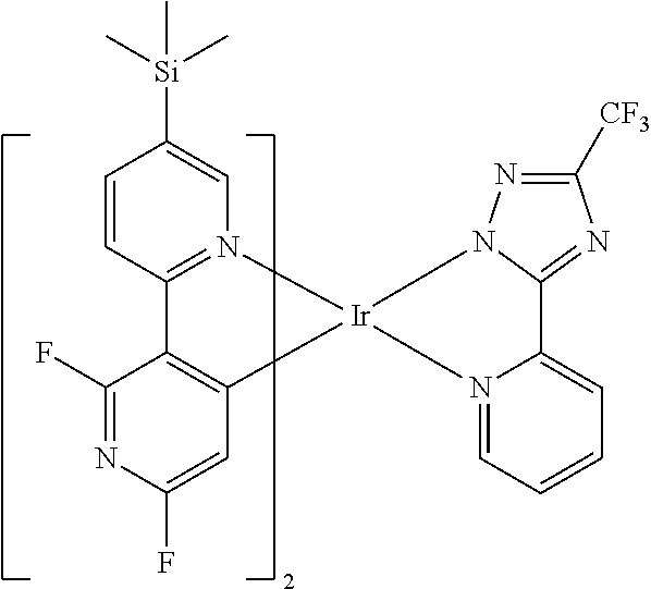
C1=CC2=N(C=C1[Si](C)(C)C)[Ir]1(C3=C2C(F)=NC(F)=C3)N2=CC=CC=C2C2=NC([CF3])=NN21
